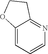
C12=CC=CN=C1CCO2
